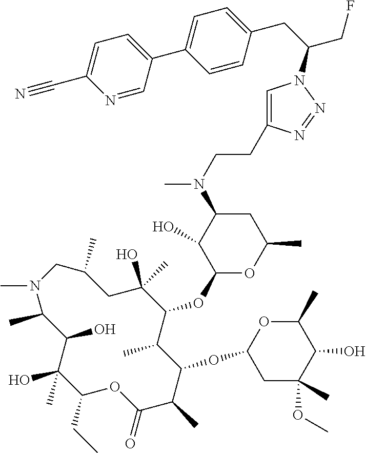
C1(O)(C)C(CC)OC(=O)C(C)C(OC2CC(OC)(C)C(O)C(C)O2)C(C)C(OC2OC(C)CC(N(C)CCC3=CN(C(CF)CC4=CC=C(C5=CC=C(C#N)N=C5)C=C4)N=N3)C2O)C(O)(C)CC(C)CN(C)C(C)C1O
